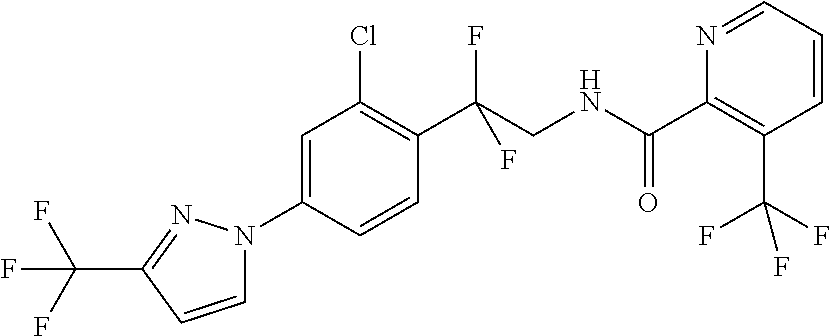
C(F)(F)(CNC(C1=C(C(F)(F)F)C=CC=N1)=O)C1=C(Cl)C=C(N2C=CC(C(F)(F)F)=N2)C=C1
